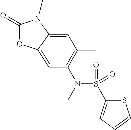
C1(=O)OC2=CC(N(S(C3=CC=CS3)(=O)=O)C)=C(C)C=C2N1C
